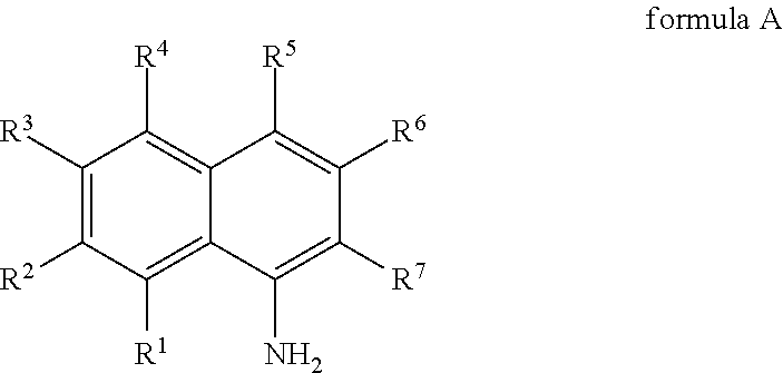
C1([R3])=C([R2])C([R1])=C2C(=C1[R4])C([R5])=C([R6])C([R7])=C2N
